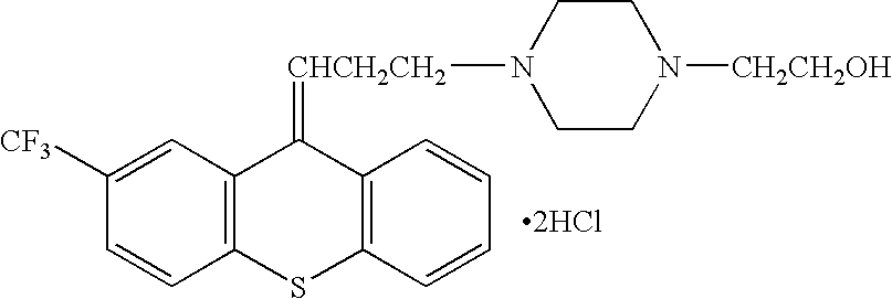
C12=C(C=C([CF3])C=C1)C(=[CHCH2CH2]N1CCN([CH2CH2OH])CC1)C1=C(S2)C=CC=C1.[2HCl]
